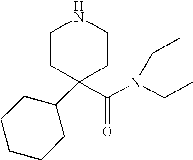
C1CC(C(=O)N(CC)CC)(C2CCCCC2)CCN1
